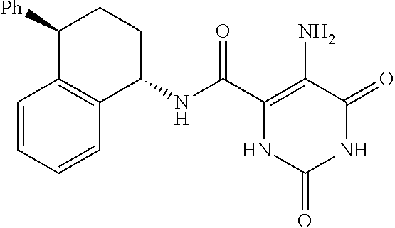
C(C1=C(N)C(=O)NC(=O)N1)(=O)NC1CCC([Ph])C2=C1C=CC=C2
